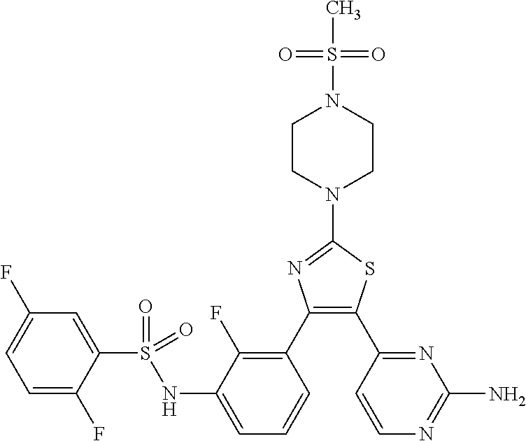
C1=C(F)C(S(=O)(=O)NC2=CC=CC(C3=C(C4=NC(N)=NC=C4)SC(N4CCN(S(=O)(=O)C)CC4)=N3)=C2F)=CC(F)=C1
